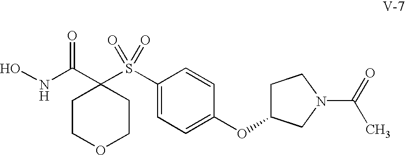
ONC(C1(S(=O)(=O)C2=CC=C(OC3CCN(C(=O)C)C3)C=C2)CCOCC1)=O
